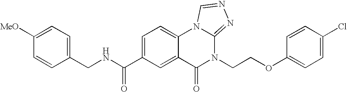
C1(CNC(C2=CC=C3C(=C2)C(=O)N(CCOC2=CC=C(Cl)C=C2)C2=NN=CN32)=O)=CC=C([MeO])C=C1
